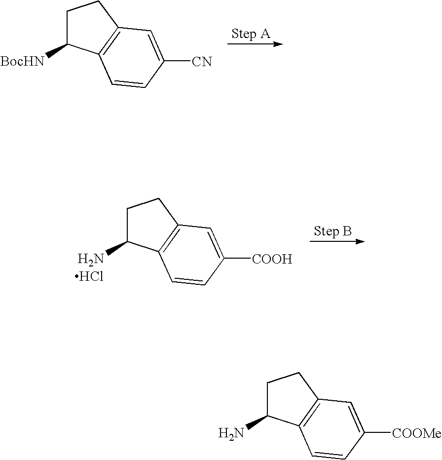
C1C([BocHN])C2=C(C1)C=C([CN])C=C2.C1C(N)C2=C(C1)C=C([COOH])C=C2.Cl.C1C(N)C2=C(C1)C=C([COOMe])C=C2
